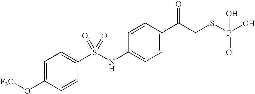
C1=C(C(CSP(O)(=O)O)=O)C=CC(NS(C2=CC=C(O[F3C])C=C2)(=O)=O)=C1
